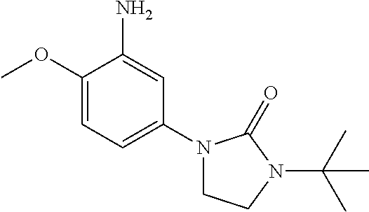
C1(OC)=CC=C(N2CCN(C(C)(C)C)C2=O)C=C1N
